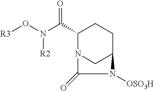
C1(C(N(O[R3])[R2])=O)N2CC(CC1)N([OSO3H])C2=O
